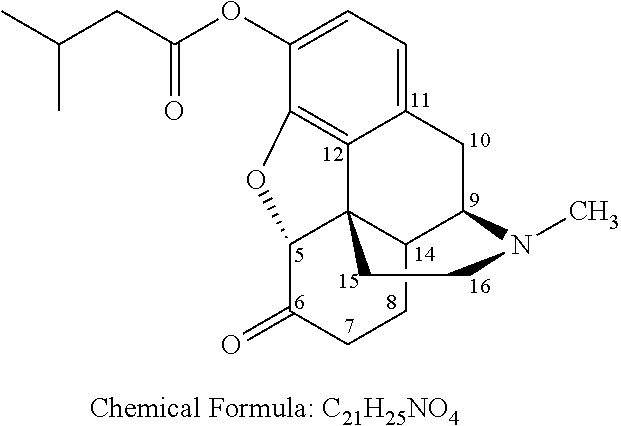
C1=C(OC(CC(C)C)=O)C2=C3C(=C1)CC1C4C3(C(C(=O)CC4)O2)CCN1C
